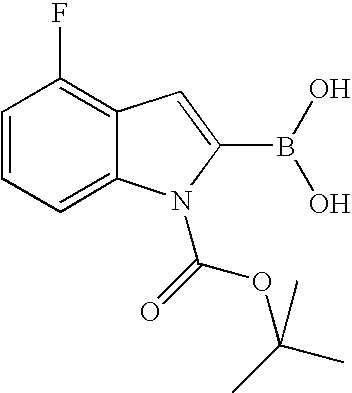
C1=CC=C2C(=C1F)C=C(B(O)O)N2C(=O)OC(C)(C)C
